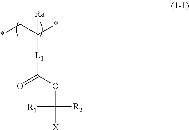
*CC(*)([L1]C(=O)OC([X])([R2])[R1])[Ra]
